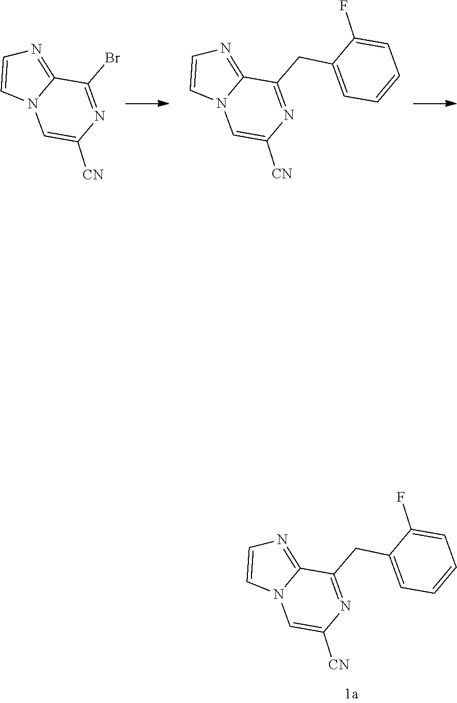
C1(F)=CC=CC=C1CC1=NC([CN])=CN2C1=NC=C2.BrC1=NC([CN])=CN2C1=NC=C2.C1(F)=CC=CC=C1CC1=NC([CN])=CN2C1=NC=C2
